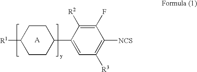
C1CC([R1])CCC1C1=CC([R3])=C([NCS])C(F)=C1[R2]
